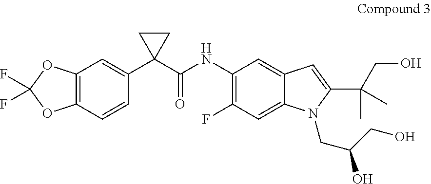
C12=C(C=CC(C3(C(=O)NC4=C(F)C=C5C(=C4)C=C(C(CO)(C)C)N5CC(CO)O)CC3)=C1)OC(F)(F)O2
